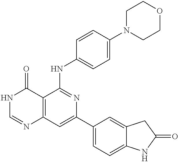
C12=C(C=C(C3=CC=C4C(=C3)CC(=O)N4)N=C1NC1=CC=C(N3CCOCC3)C=C1)N=CNC2=O
